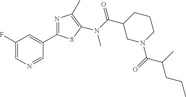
C1(F)=CN=CC(C2=NC(C)=C(N(C(C3CN(C(=O)C(C)CCC)CCC3)=O)C)S2)=C1
